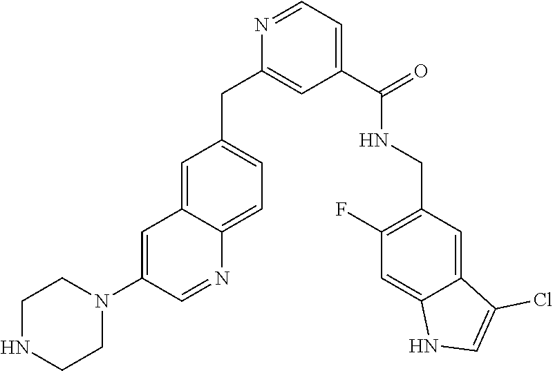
C1(C(=O)NCC2=C(F)C=C3C(=C2)C(Cl)=CN3)=CC=NC(CC2=CC=C3C(=C2)C=C(N2CCNCC2)C=N3)=C1
